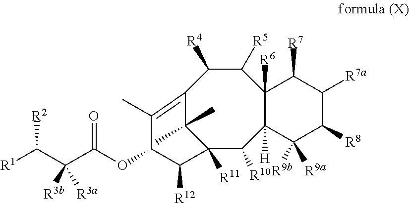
[R1]C(C(C(OC1C([R12])C2([R11])C(C)(C)C(=C1C)C([R4])C([R5])C1([R6])C([H])(C2[R10])C([R9a])([R9b])C([R8])C([R7a])C1[R7])=O)([R3b])[R3a])[R2]
